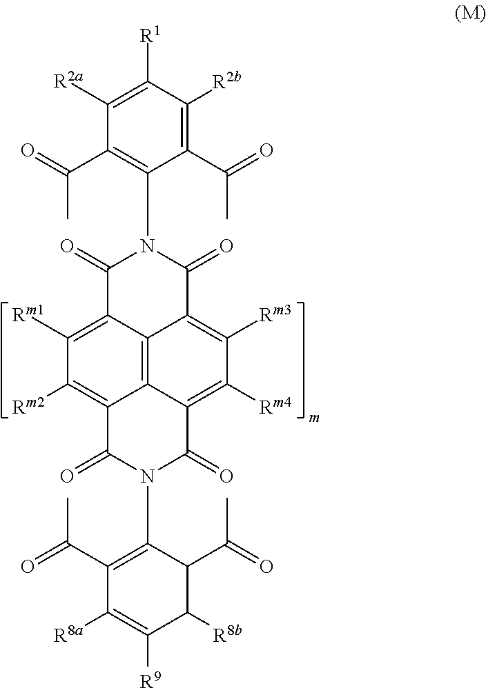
C1([R2a])=C([R1])C([R2b])=C(C(C)=O)C(N2C(=O)C3=C([Rm1])C([Rm2])=C4C5=C3C(=C([Rm3])C([Rm4])=C5C(=O)N(C3=C(C(C)=O)C([R8a])=C([R9])C([R8b])C3C(C)=O)C4=O)C2=O)=C1C(C)=O
